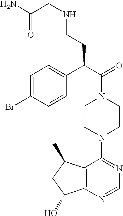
C(N1CCN(C2=NC=NC3=C2C(C)CC3O)CC1)(C(C1=CC=C(Br)C=C1)CCNCC(N)=O)=O
